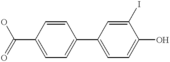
C1=CC(C(=O)O)=CC=C1C1=CC=C(O)C(I)=C1
